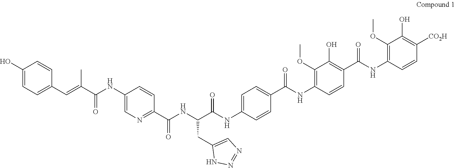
C1(NC(C(=CC2=CC=C(O)C=C2)C)=O)=CN=C(C(NC(C(NC2=CC=C(C(NC3=C(OC)C(O)=C(C(NC4=C(OC)C(O)=C([CO2H])C=C4)=O)C=C3)=O)C=C2)=O)CC2=CN=NN2)=O)C=C1
